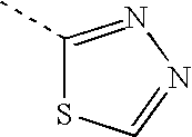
C1(C)=NN=CS1
